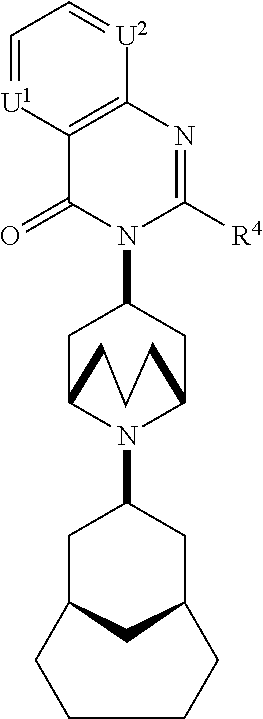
C12=C(N=C([R4])N(C3CC4N(C5CC6CC(C5)CCCC6)C(C3)CCC4)C1=O)[U2]=CC=[U1]2
